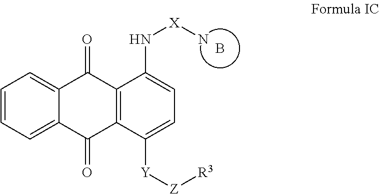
C1=CC=C2C(=C1)C(=O)C1=C(C2=O)C([Y][Z][R3])=CC=C1N[X]N.B
